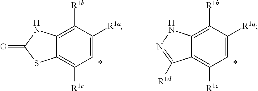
C1([R1b])=C2C(=C([R1c])C=C1[R1a])SC(=O)N2.C1([R1b])=C2C(=C([R1c])C=C1[R1q])C([R1d])=NN2
